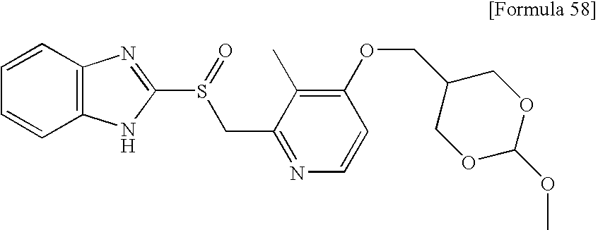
S(C1=NC2=C(C=CC=C2)N1)(=O)CC1=NC=CC(OCC2COC(OC)OC2)=C1C
